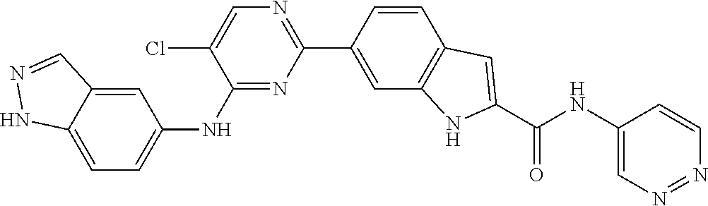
N1=C(NC2=CC=C3C(=C2)C=NN3)C(Cl)=CN=C1C1=CC2=C(C=C1)C=C(C(=O)NC1=CN=NC=C1)N2
